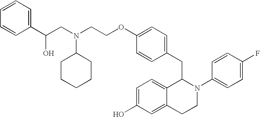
O(C1=CC=C(CC2C3=CC=C(O)C=C3CCN2C2=CC=C(F)C=C2)C=C1)CCN(CC(C1=CC=CC=C1)O)C1CCCCC1
